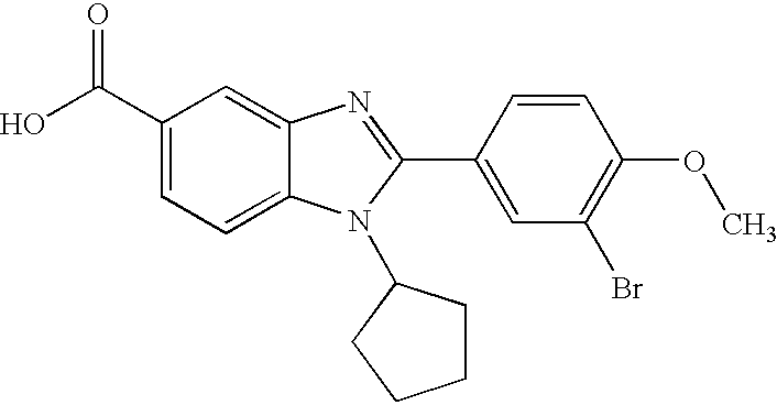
C1(C(O)=O)=CC=C2C(=C1)N=C(C1=CC(Br)=C(OC)C=C1)N2C1CCCC1
